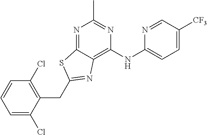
C1=CC=C(Cl)C(CC2=NC3=C(NC4=CC=C([CF3])C=N4)N=C(C)N=C3S2)=C1Cl
